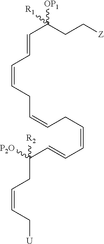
C(C(CC[Z])([OP1])[R1])=CC=CCC=CCC=CC=CC([P2O])([R2])CC=CC[U]
